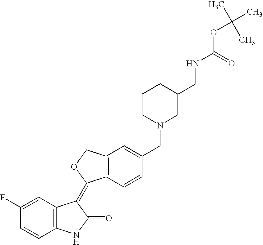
C1=C(F)C=CC2=C1C(=C1C3=C(C=C(CN4CC(CNC(OC(C)(C)C)=O)CCC4)C=C3)CO1)C(=O)N2
